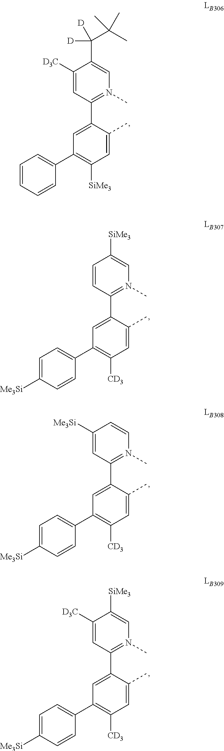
C1([D3C])=CC(C2=CC(C3=CC=CC=C3)=C([SiMe3])C=C2C)=N(C)C=C1C(C(C)(C)C)([D])[D].C1=CC(C2=CC(C3=CC=C([Me3Si])C=C3)=C([CD3])C=C2C)=N(C)C=C1[SiMe3].C1([Me3Si])=CC(C2=CC(C3=CC=C([Me3Si])C=C3)=C([CD3])C=C2C)=N(C)C=C1.C1([D3C])=CC(C2=CC(C3=CC=C([Me3Si])C=C3)=C([CD3])C=C2C)=N(C)C=C1[SiMe3]
